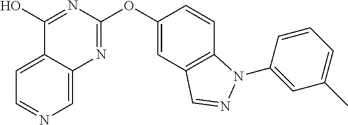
C1(O)=NC(OC2=CC3=C(C=C2)N(C2=CC(C)=CC=C2)N=C3)=NC2=CN=CC=C12
